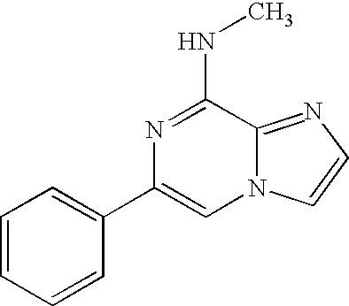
N1=C(NC)C2=NC=CN2C=C1C1=CC=CC=C1
